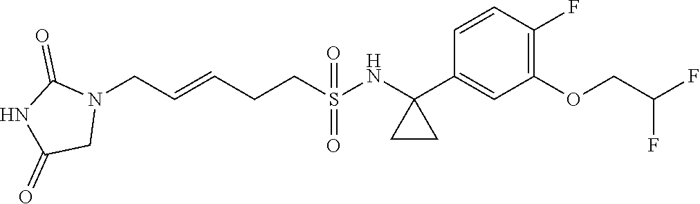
N1(CC=CCCS(=O)(=O)NC2(C3=CC(OCC(F)F)=C(F)C=C3)CC2)C(=O)NC(=O)C1
